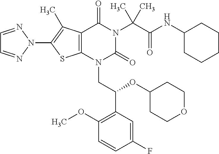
C12=C(C(C)=C(N3N=CC=N3)S1)C(=O)N(C(C(=O)NC1CCCCC1)(C)C)C(=O)N2CC(C1=C(OC)C=CC(F)=C1)OC1CCOCC1
